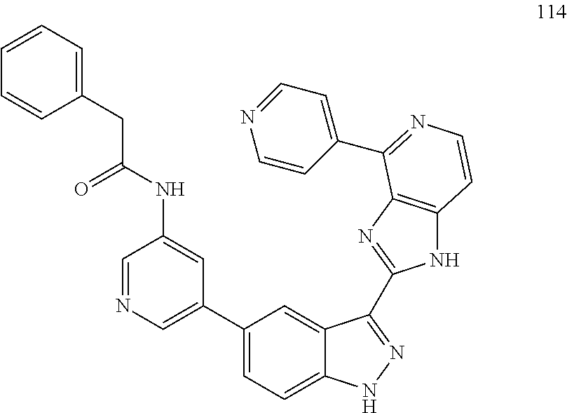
C1(C2=CN=CC(NC(CC3=CC=CC=C3)=O)=C2)=CC=C2C(=C1)C(C1=NC3=C(N1)C=CN=C3C1=CC=NC=C1)=NN2
